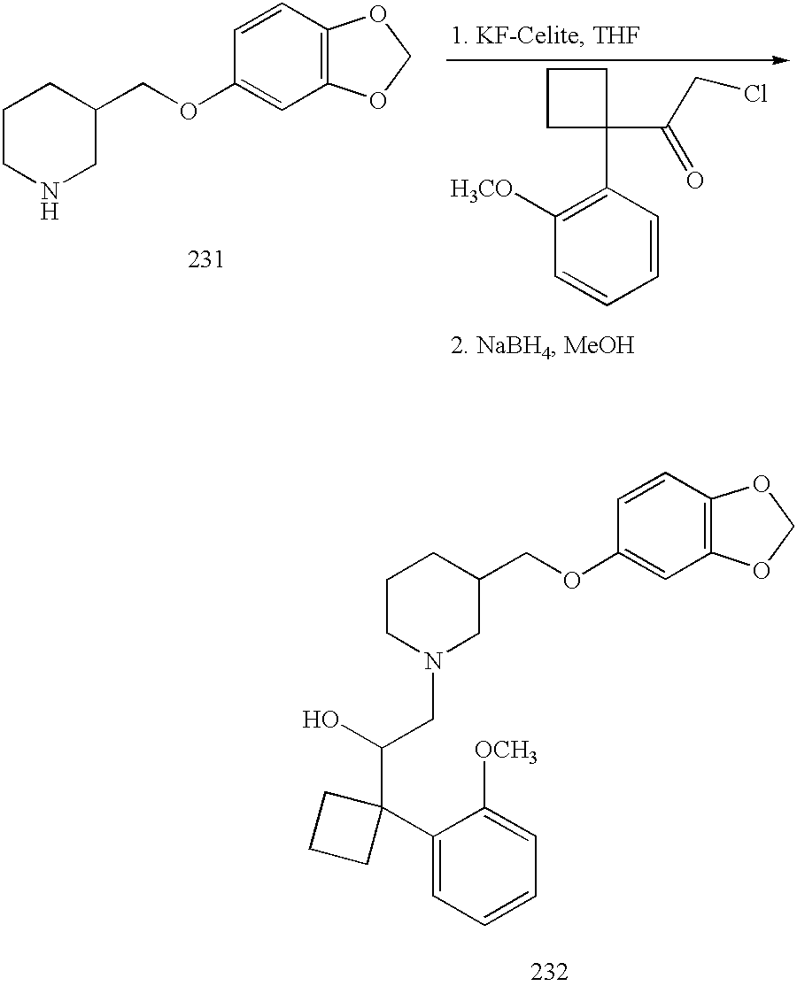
C12=C(C=CC(OCC3CCCNC3)=C1)OCO2.C1=CC(C2(C(CCl)=O)CCC2)=C([H3CO])C=C1.C12=C(C=CC(OCC3CCCN(CC(C4(C5=CC=CC=C5[OCH3])CCC4)O)C3)=C1)OCO2
